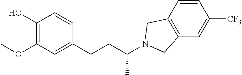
C1(O)=C(OC)C=C(CCC(N2CC3=C(C2)C=CC([CF3])=C3)C)C=C1
